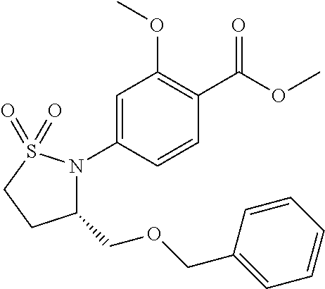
C1=C(N2C(COCC3=CC=CC=C3)CCS2(=O)=O)C=CC(C(OC)=O)=C1OC
